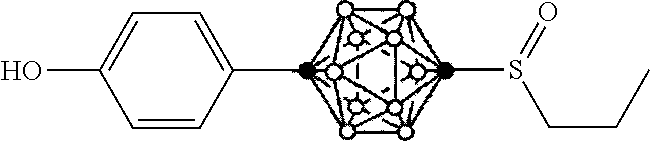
C1=CC(C)=CC=C1O.CS(CCC)=O
